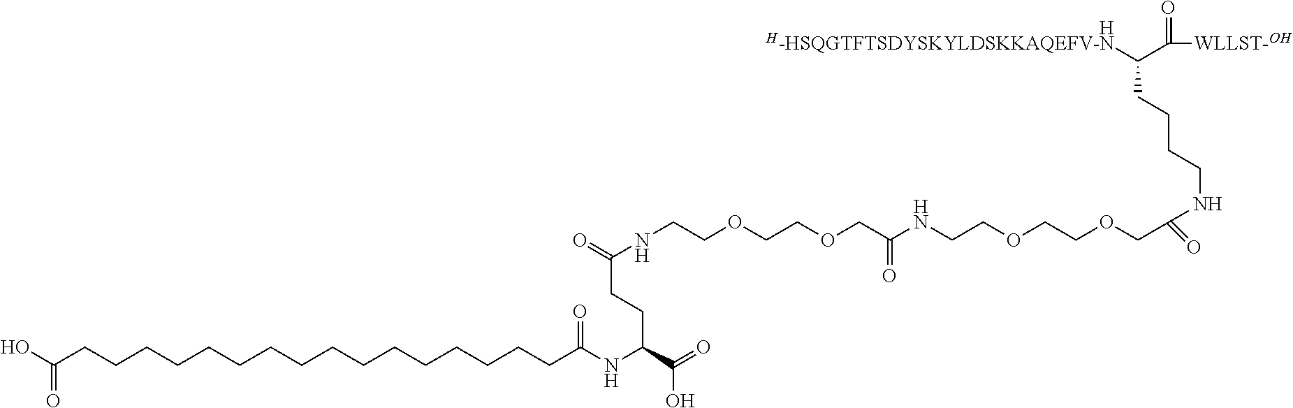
[H-HSQGTFTSDYSKYLDSKKAQEFV-N]C(C([WLLST-OH])=O)CCCCNC(=O)COCCOCCNC(COCCOCCNC(=O)CCC(C(=O)O)NC(=O)CCCCCCCCCCCCCCCCC(O)=O)=O.[H]
